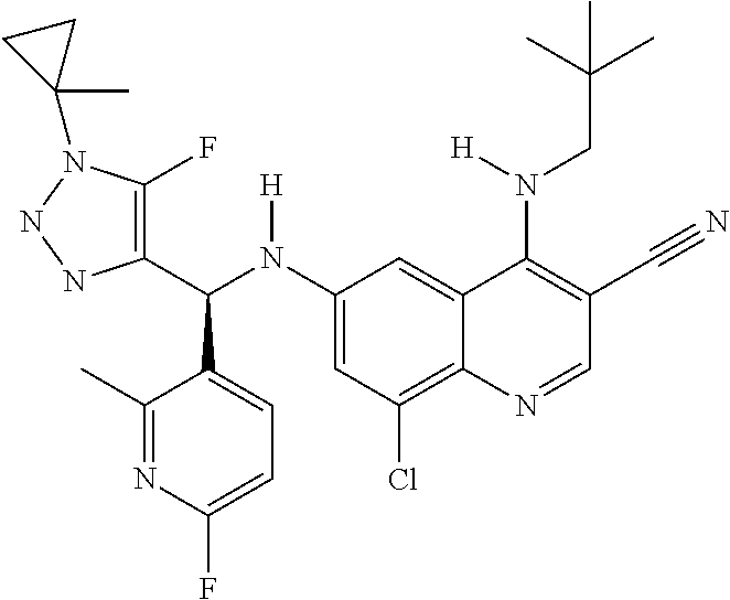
C1(N(C(C2=C(F)N(C3(C)CC3)NN2)C2=CC=C(F)N=C2C)[H])=CC(Cl)=C2C(=C1)C(N(CC(C)(C)C)[H])=C(C#N)C=N2
